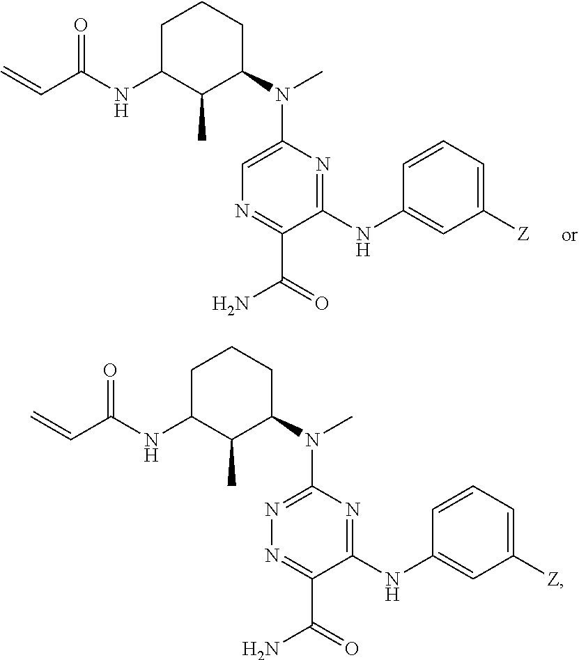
C1(NC2=CC([Z])=CC=C2)=NC(N(C2CCCC(NC(C=C)=O)C2C)C)=CN=C1C(=O)N.C1(NC2=CC([Z])=CC=C2)=NC(N(C2CCCC(NC(C=C)=O)C2C)C)=NN=C1C(=O)N
